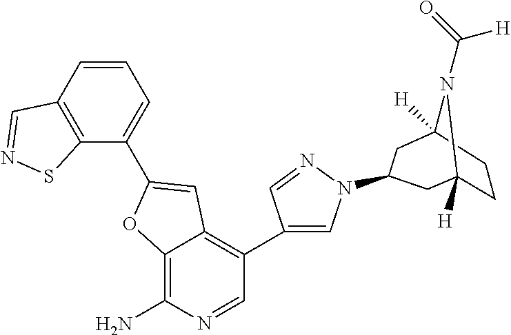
C12=C(N)N=CC(C3=CN(C4CC5([H])N(C(=O)[H])C([H])(CC5)C4)N=C3)=C1C=C(C1=CC=CC3=C1SN=C3)O2
